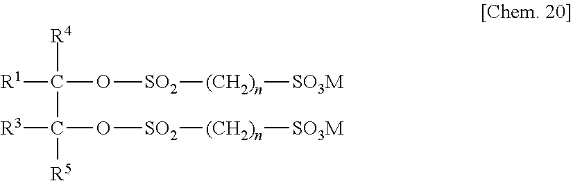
[R1]C(O[SO2][(CH2)n][SO3M])([R4])C([R3])(O[SO2][(CH2)n][SO3M])[R5]
